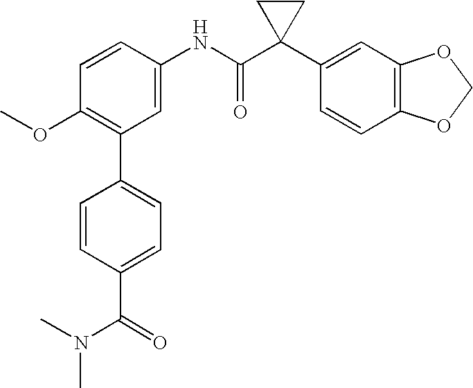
C1(NC(C2(C3=CC4=C(C=C3)OCO4)CC2)=O)=CC(C2=CC=C(C(=O)N(C)C)C=C2)=C(OC)C=C1
